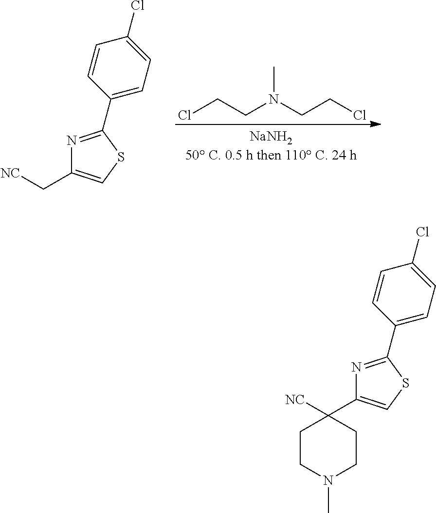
C1(C2=NC(C[NC])=CS2)=CC=C(Cl)C=C1.ClCCN(CCCl)C.C1(C2=NC(C3([NC])CCN(C)CC3)=CS2)=CC=C(Cl)C=C1
